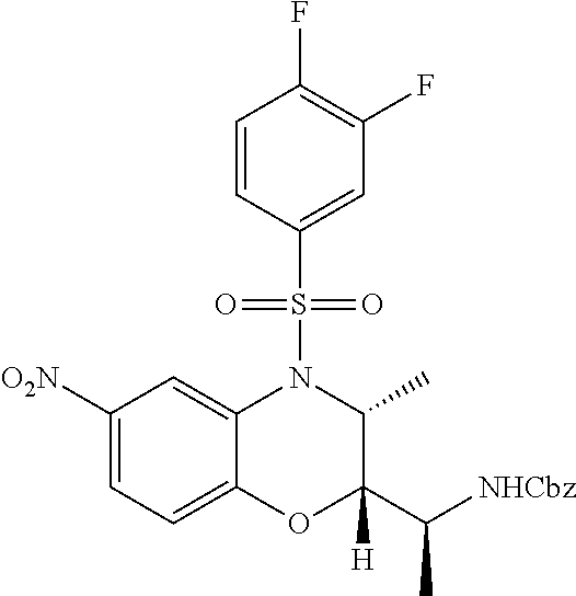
C12=CC=C([O2N])C=C1N(S(C1=CC(F)=C(F)C=C1)(=O)=O)C(C)C(C([NHCbz])C)([H])O2
